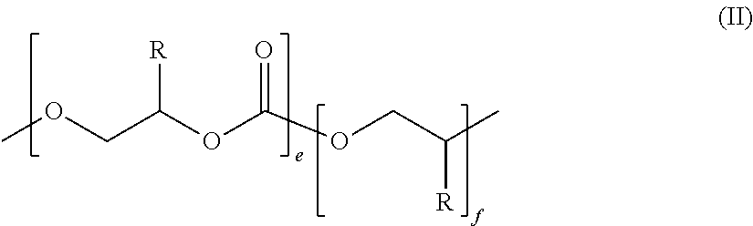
COCC(OC(OCC([R])C)=O)[R]
